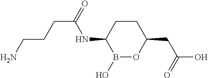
B1(O)OC(CC(O)=O)CCC1NC(CCCN)=O
